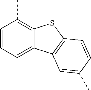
C1=CC=C2C(=C1C)SC1=C2C=C(C)C=C1
